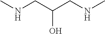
CNCC(CNC)O
